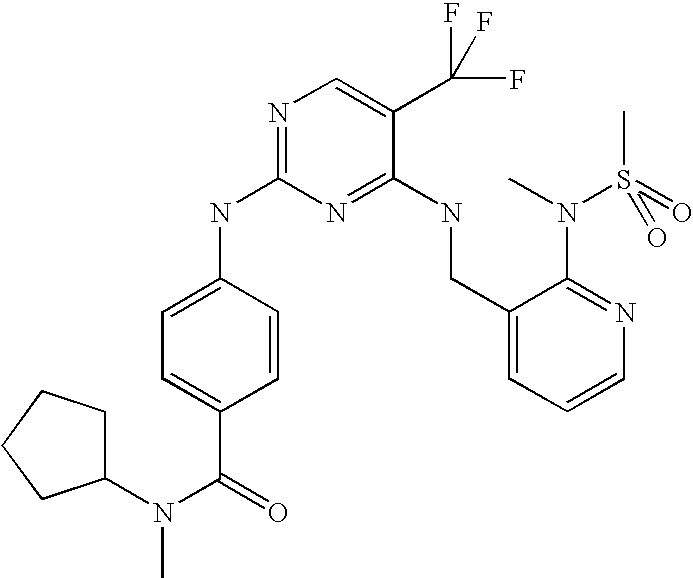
C1(CNC2=NC(NC3=CC=C(C(=O)N(C4CCCC4)C)C=C3)=NC=C2C(F)(F)F)=CC=CN=C1N(C)S(C)(=O)=O
